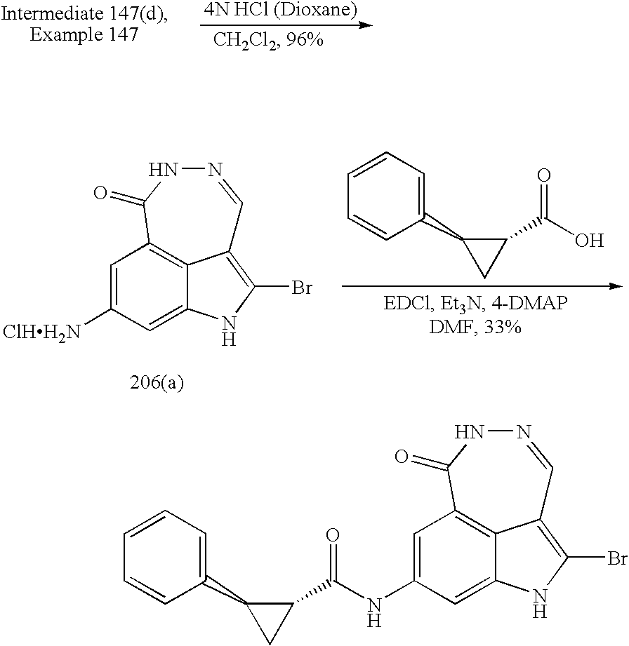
OC(C1C(C2=CC=CC=C2)C1)=O.C1=C([ClHH2N])C=C2NC(Br)=C3C2=C1C(=O)NN=C3.C1=C(NC(C2C(C3=CC=CC=C3)C2)=O)C=C2NC(Br)=C3C2=C1C(=O)NN=C3
